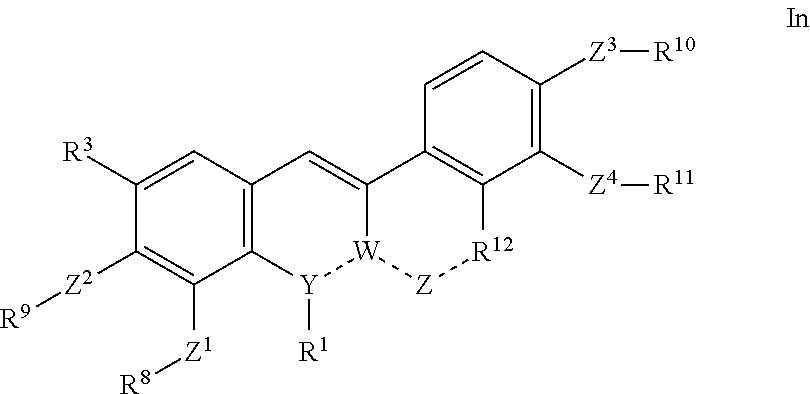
C12=C(C=C([R3])C([Z2][R9])=C1[Z1][R8])C=C1[W]([Y]2[R1])[Z][R12]C2=C1C=CC([Z3][R10])=C2[Z4][R11]
